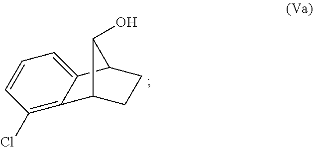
C12=C(Cl)C=CC=C1C1CCC2C1O
